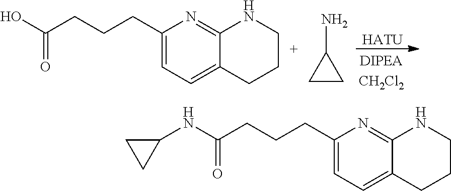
C1(CCCC(O)=O)=CC=C2C(=N1)NCCC2.C1CC1N.[HATU].C1(CCCC(NC2CC2)=O)=CC=C2C(=N1)NCCC2
